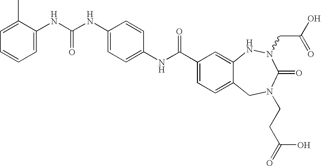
C1=C(NC(C2=CC=C3C(=C2)NN(CC(O)=O)C(=O)N(CCC(=O)O)C3)=O)C=CC(NC(NC2=CC=CC=C2C)=O)=C1
